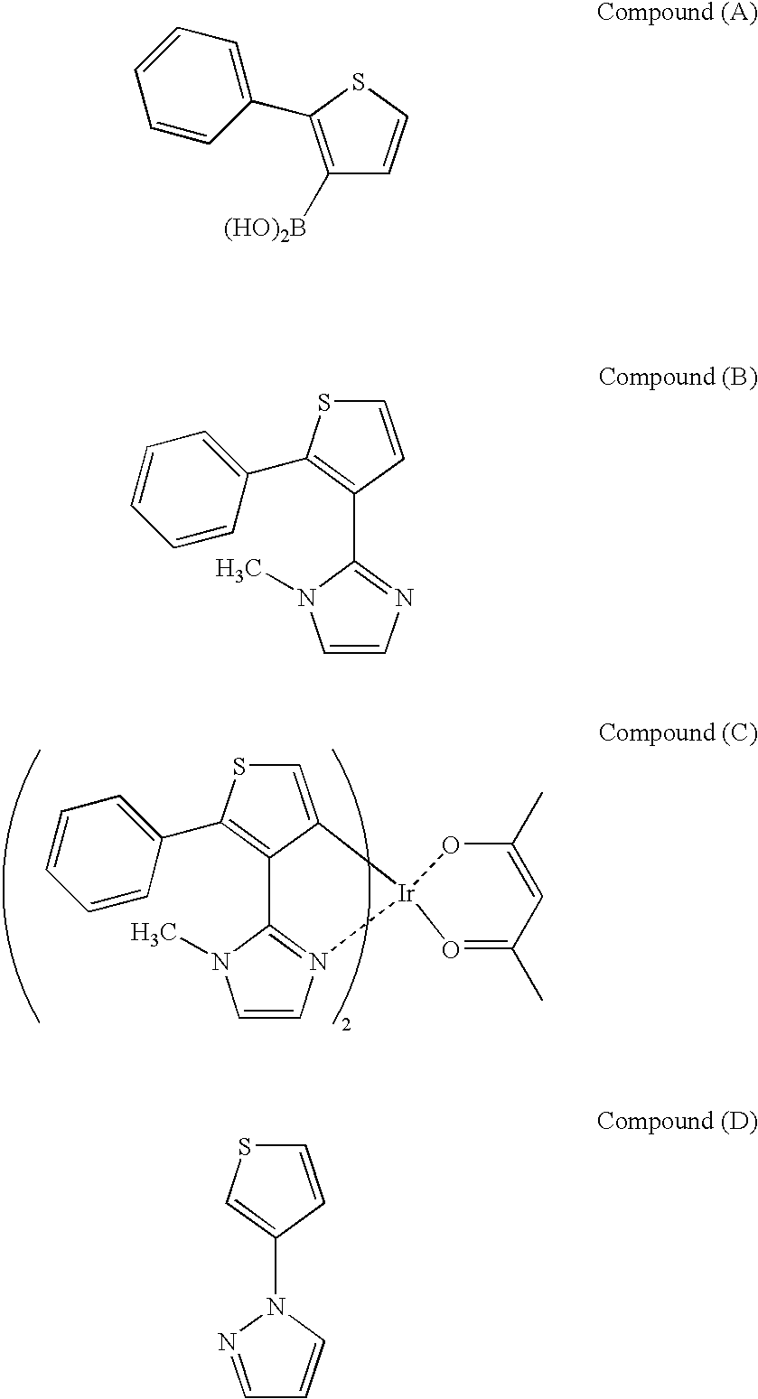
S1C=C2C(=C1C1=CC=CC=C1)C1=N(C=CN1C)[Ir]21O=C(C)C=C(C)O1.C1([(HO)2B])=C(C2=CC=CC=C2)SC=C1.S1C=CC(C2=NC=CN2C)=C1C1=CC=CC=C1.S1C=CC(N2N=CC=C2)=C1
